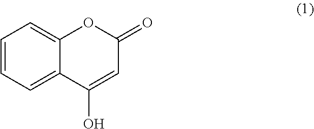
C1=CC=C2C(=C1)OC(=O)C=C2O
